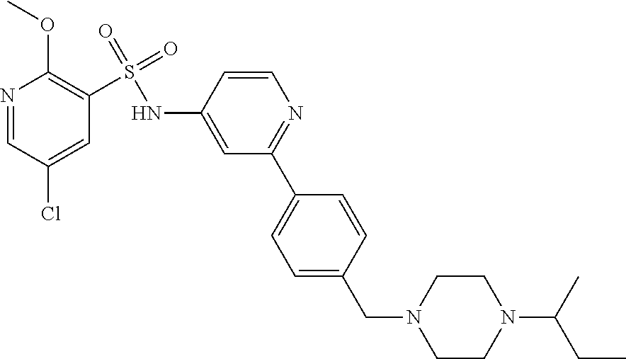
N1=CC(Cl)=CC(S(=O)(=O)NC2=CC(C3=CC=C(CN4CCN(C(C)CC)CC4)C=C3)=NC=C2)=C1OC
